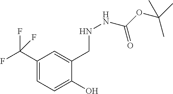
C1(C(F)(F)F)=CC=C(O)C(CNNC(OC(C)(C)C)=O)=C1
